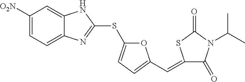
C1([O2N])=CC=C2C(=C1)NC(SC1=CC=C(C=C3C(=O)N(C(C)C)C(=O)S3)O1)=N2
